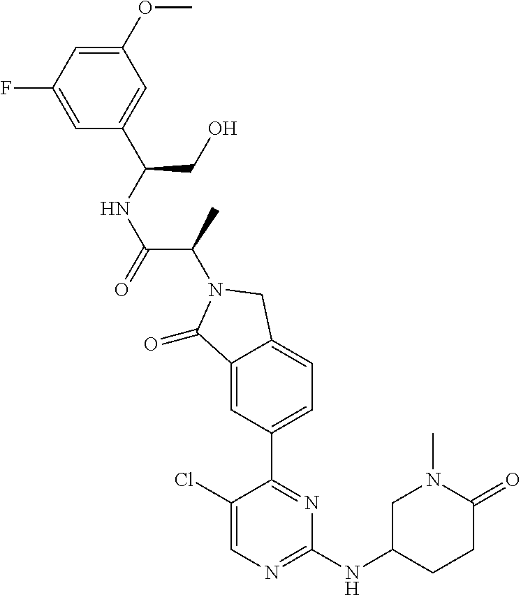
C1(=O)C2=CC(C3=NC(NC4CCC(=O)N(C)C4)=NC=C3Cl)=CC=C2CN1C(C(=O)NC(C1=CC(OC)=CC(F)=C1)CO)C
